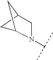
C12CC(N(C(C)C)C1)C2
